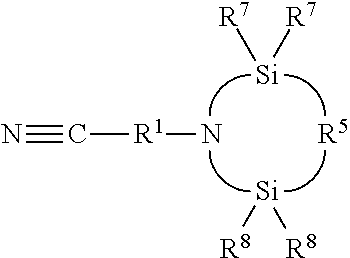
N#C[R1]N.[R5].[R7][Si][R7].[Si]([R8])[R8]
